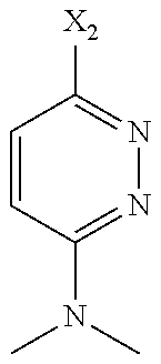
C1=CC(N(C)C)=NN=C1[X2]
